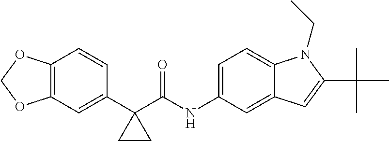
C1(C2(C(NC3=CC=C4C(=C3)C=C(C(C)(C)C)N4CC)=O)CC2)=CC2=C(C=C1)OCO2
